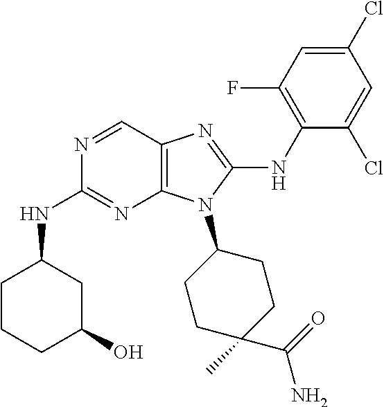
N1=CC2=C(N=C1NC1CCCC(O)C1)N(C1CCC(C)(C(=O)N)CC1)C(NC1=C(F)C=C(Cl)C=C1Cl)=N2
